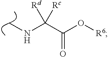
CNC(C(O[R6])=O)([Rd])[Rc]
